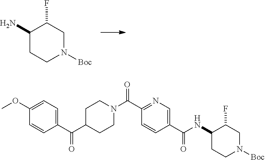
NC1CCN([Boc])CC1F.C1(C(N2CCC(C(C3=CC=C(OC)C=C3)=O)CC2)=O)=NC=C(C(=O)NC2CCN([Boc])CC2F)C=C1
